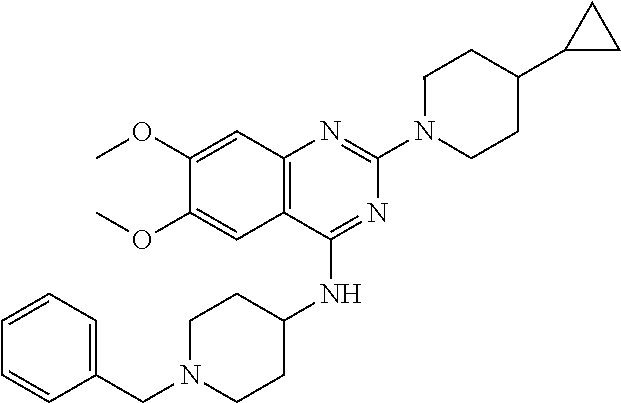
C12=C(C(NC3CCN(CC4=CC=CC=C4)CC3)=NC(N3CCC(C4CC4)CC3)=N1)C=C(OC)C(OC)=C2
